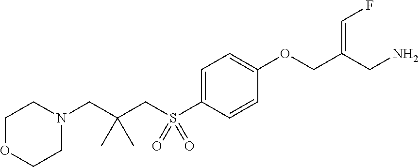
C1=C(S(CC(CN2CCOCC2)(C)C)(=O)=O)C=CC(OCC(CN)=CF)=C1
